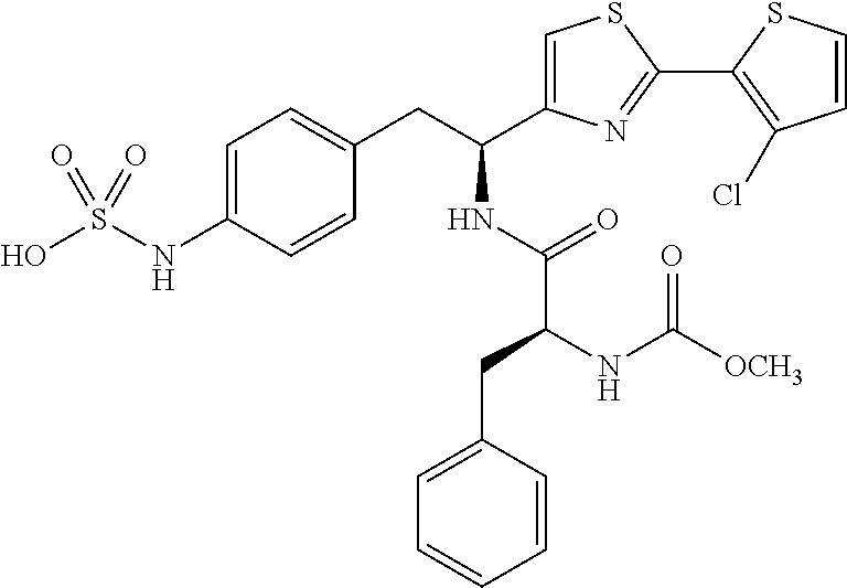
C1=C(NS(O)(=O)=O)C=CC(CC(C2=CSC(C3=C(Cl)C=CS3)=N2)NC(=O)C(NC([OCH3])=O)CC2=CC=CC=C2)=C1
